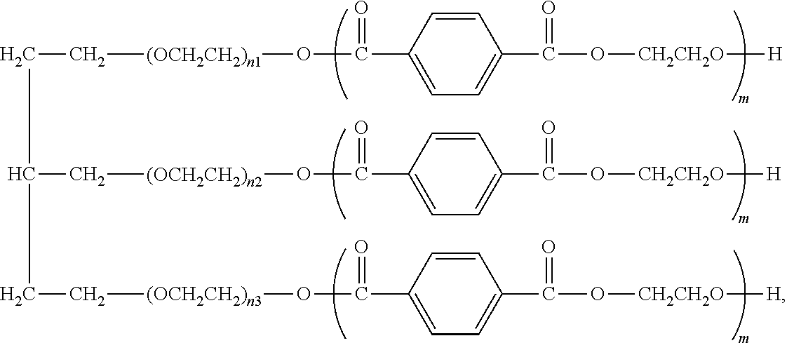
C(C[(OCH2CH2)n1]OC(C1=CC=C(C(O[CH2CH2O][H])=O)C=C1)=O)C(CC[(OCH2CH2)n3]OC(C1=CC=C(C(O[CH2CH2O][H])=O)C=C1)=O)C[(OCH2CH2)n2]OC(C1=CC=C(C(O[CH2CH2O][H])=O)C=C1)=O
